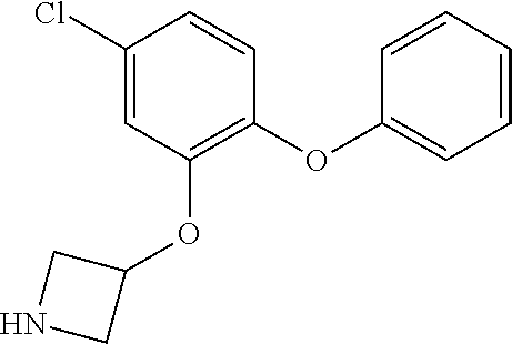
C1(Cl)=CC(OC2CNC2)=C(OC2=CC=CC=C2)C=C1
